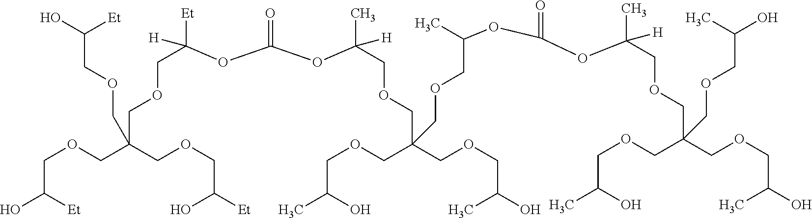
C(OCC([Et])O)C(COCC(O)[Et])(COCC(O)[Et])COCC([Et])([H])OC(=O)OC(COCC(COCC(O)C)(COCC(C)O)COCC(C)OC(OC(COCC(COCC(O)C)(COCC(C)O)COCC(O)C)(C)[H])=O)(C)[H]
